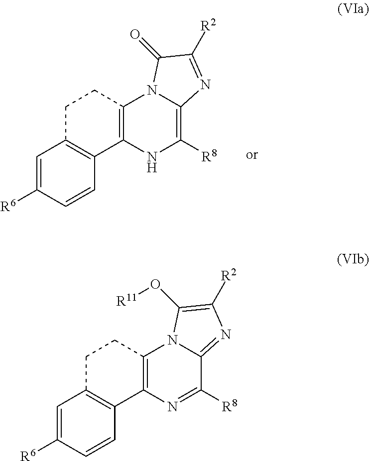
C1=C([R6])C=CC2=C1CCC1=C2NC([R8])=C2N1C(=O)C([R2])=N2.C1=C([R6])C=CC2=C1CCC1=C2N=C([R8])C2=NC([R2])=C(O[R11])N12
